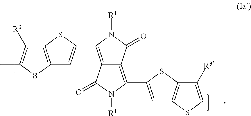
C12=C(SC(C3=C4C(=C(C5=CC6=C(S5)C([R3])=C(C)S6)N([R1])C4=O)C(=O)N3[R1])=C1)C([R3])=C(C)S2
